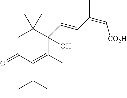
C1C(=O)C(C(C)(C)C)=C(C)C(C=CC(=C[CO2H])C)(O)C1(C)C
